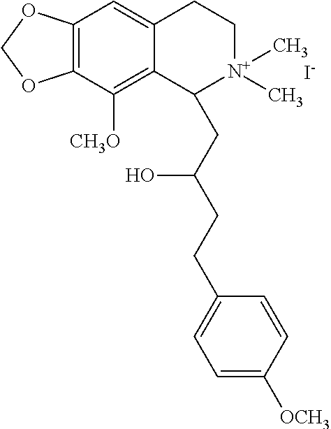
C12=C(C([CH3O])=C3C(=C1)CC[N+](C)(C)C3CC(CCC1=CC=C([OCH3])C=C1)O)OCO2.[I-]
